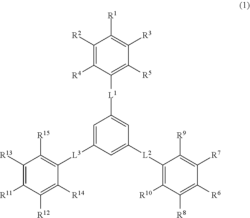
C1=C([L3]C2=C([R15])C([R13])=C([R11])C([R12])=C2[R14])C=C([L2]C2=C([R10])C([R8])=C([R6])C([R7])=C2[R9])C=C1[L1]C1=C([R5])C([R3])=C([R1])C([R2])=C1[R4]
